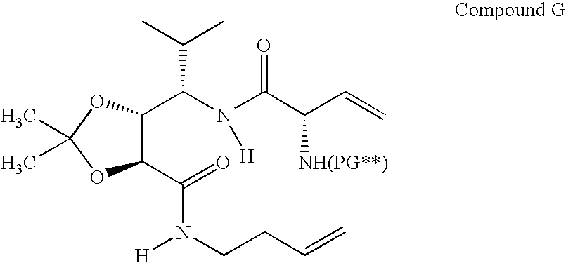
C1(C(N(C(C(C=C)[NH(PG**)])=O)[H])C(C)C)C(C(=O)N(CCC=C)[H])OC(C)(C)O1
